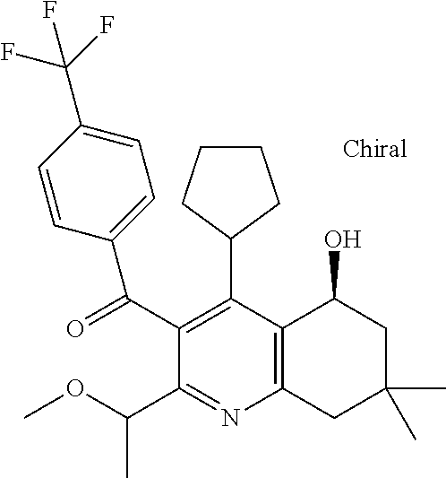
C12=C(C(C3CCCC3)=C(C(C3=CC=C(C(F)(F)F)C=C3)=O)C(C(OC)C)=N1)C(O)CC(C)(C)C2
